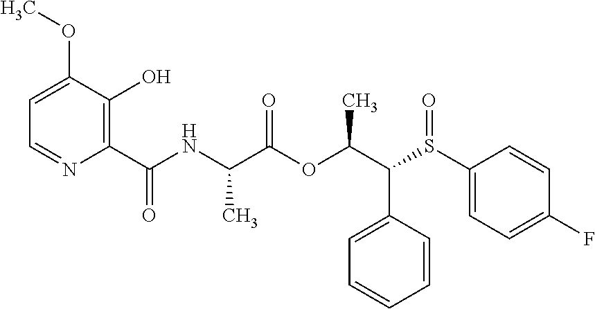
C1(C(=O)NC(C(OC(C(S(C2=CC=C(F)C=C2)=O)C2=CC=CC=C2)C)=O)C)=C(O)C(OC)=CC=N1
